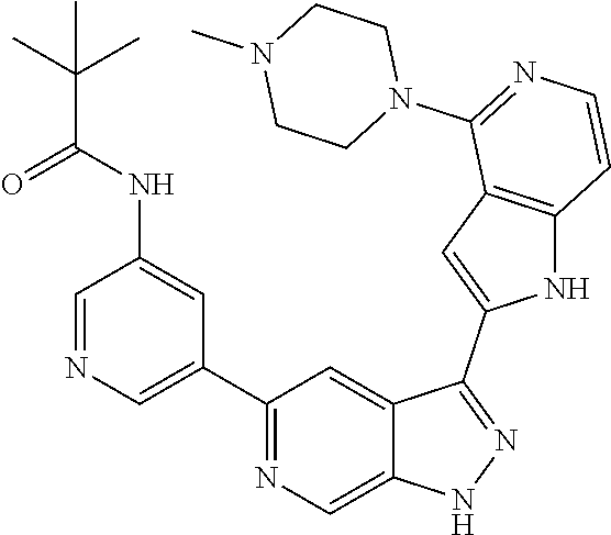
C1(C2=CN=CC(NC(C(C)(C)C)=O)=C2)=NC=C2C(=C1)C(C1=CC3=C(N1)C=CN=C3N1CCN(C)CC1)=NN2
